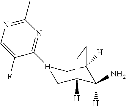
[H]1(C2=NC(C)=NC=C2F)CC2([H])C(N)([H])C([H])(C1)CC2
